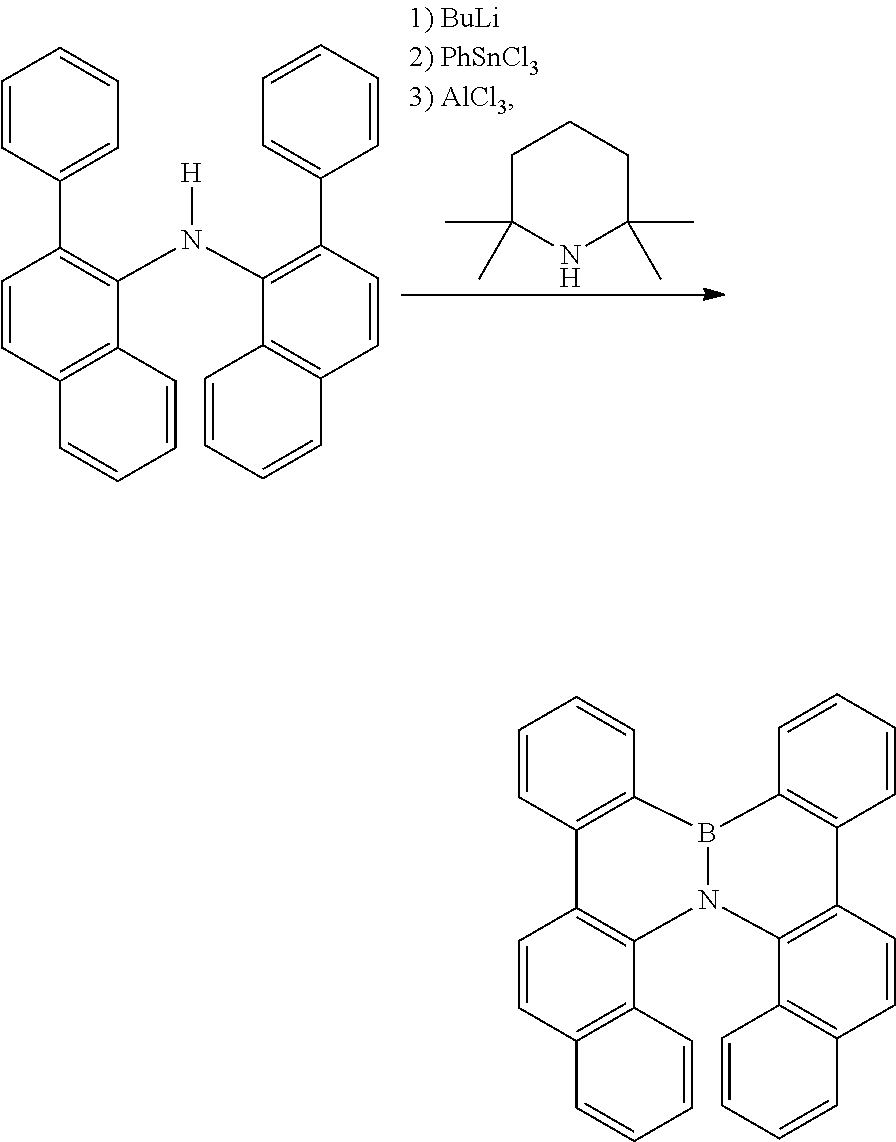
C1C(C)(C)NC(C)(C)CC1.C1(C2=C(N(C3=C(C4=CC=CC=C4)C=CC4=C3C=CC=C4)[H])C3=C(C=C2)C=CC=C3)=CC=CC=C1.C12=C(B3N(C4=C1C=CC1=C4C=CC=C1)C1=C(C=CC4=C1C=CC=C4)C1=C3C=CC=C1)C=CC=C2
